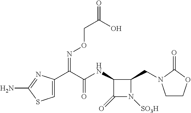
C1(NC(C(C2=CSC(N)=N2)=NOCC(=O)O)=O)C(=O)N([SO3H])C1CN1CCOC1=O
